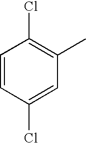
C1=CC(Cl)=CC(C)=C1Cl
